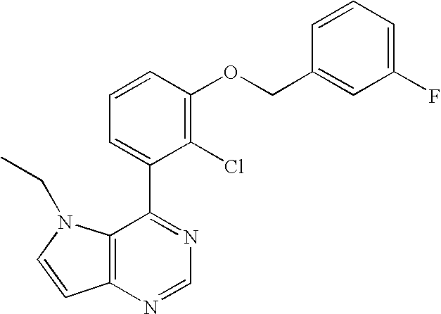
C12=C(N=CN=C1C1=CC=CC(OCC3=CC(F)=CC=C3)=C1Cl)C=CN2CC
